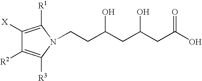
OC(CC(O)CC(O)=O)CCN1C([R3])=C([R2])C([X])=C1[R1]
